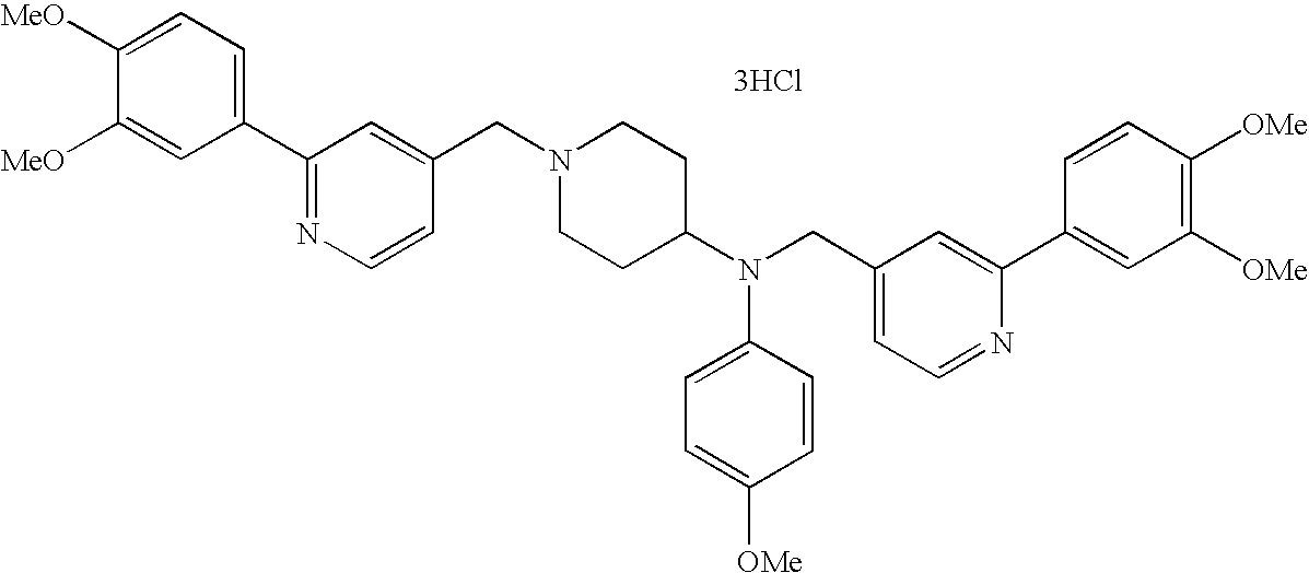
C1=C([MeO])C([MeO])=CC=C1C1=NC=CC(CN2CCC(N(CC3=CC=NC(C4=CC([OMe])=C([OMe])C=C4)=C3)C3=CC=C([OMe])C=C3)CC2)=C1.[3HCl]
